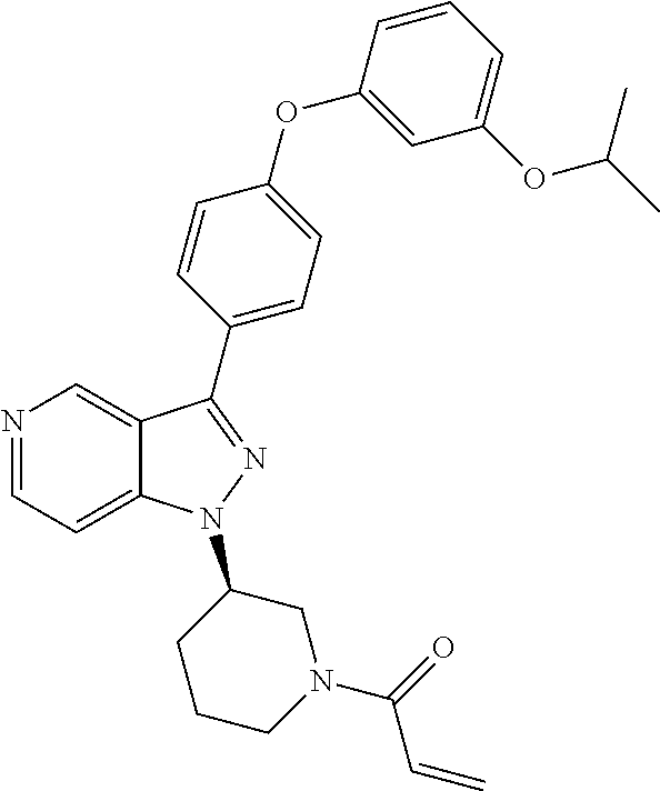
N1=CC=C2C(=C1)C(C1=CC=C(OC3=CC(OC(C)C)=CC=C3)C=C1)=NN2C1CCCN(C(=O)C=C)C1
